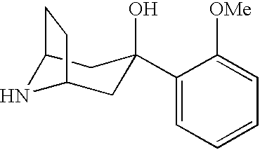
C12NC(CC(O)(C3=CC=CC=C3[OMe])C1)CC2
